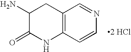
C12=C(C=CN=C1)NC(=O)C(N)C2.[2 HCl]
